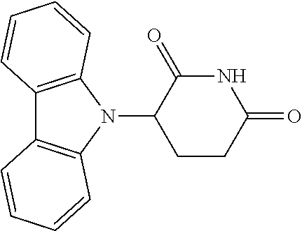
N1(C2CCC(=O)NC2=O)C2=C(C3=C1C=CC=C3)C=CC=C2
